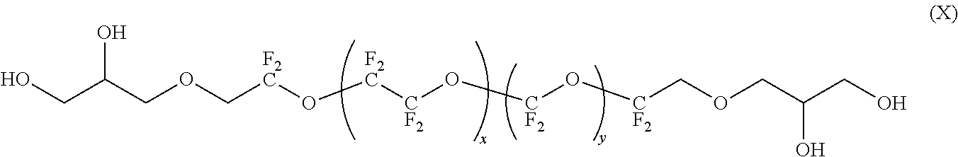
OC(COC[F2C]O[F2C][CF2]O[CF2]O[CF2]COCC(CO)O)CO
